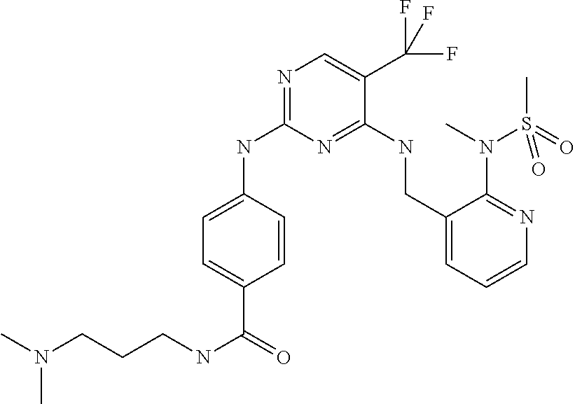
C1=C(C(NCCCN(C)C)=O)C=CC(NC2=NC=C(C(F)(F)F)C(NCC3=CC=CN=C3N(C)S(C)(=O)=O)=N2)=C1
